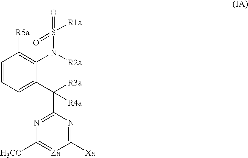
C1=CC=C(C(C2=NC([H3CO])=[Za]C([Xa])=N2)([R3a])[R4a])C(N(S([R1a])(=O)=O)[R2a])=C1[R5a]
